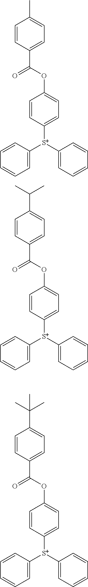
C1=CC(C(OC2=CC=C([S+](C3=CC=CC=C3)C3=CC=CC=C3)C=C2)=O)=CC=C1C.C1=CC(C(OC2=CC=C([S+](C3=CC=CC=C3)C3=CC=CC=C3)C=C2)=O)=CC=C1C(C)C.C1=CC(C(OC2=CC=C([S+](C3=CC=CC=C3)C3=CC=CC=C3)C=C2)=O)=CC=C1C(C)(C)C
